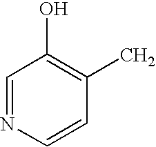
CC1=C(O)C=NC=C1
